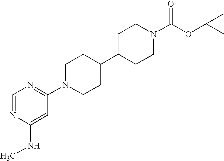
C1=NC(NC)=CC(N2CCC(C3CCN(C(OC(C)(C)C)=O)CC3)CC2)=N1
